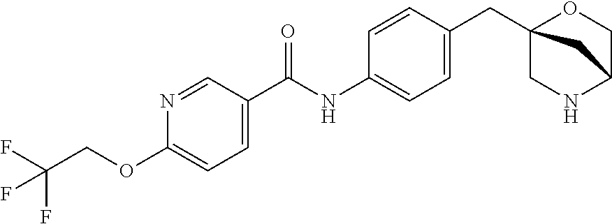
C(NC1=CC=C(CC23OCC(NC2)C3)C=C1)(=O)C1=CC=C(OCC(F)(F)F)N=C1
